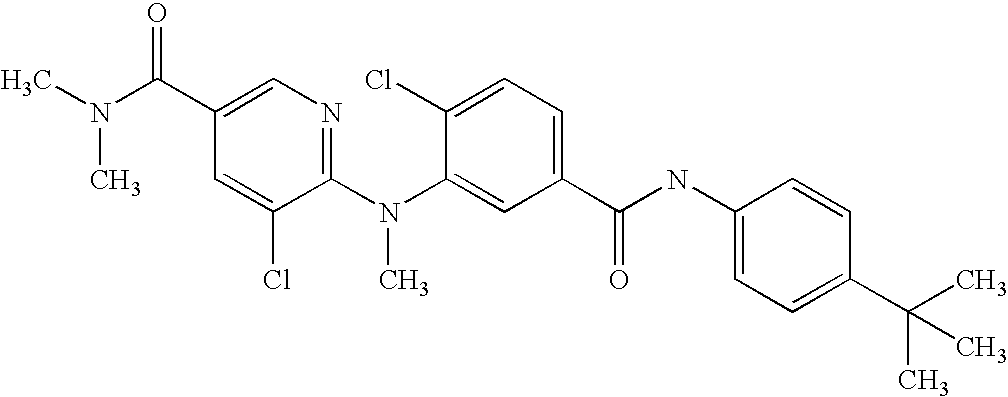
C1(C(N(C)C)=O)=CN=C(N(C2=CC(C(NC3=CC=C(C(C)(C)C)C=C3)=O)=CC=C2Cl)C)C(Cl)=C1
